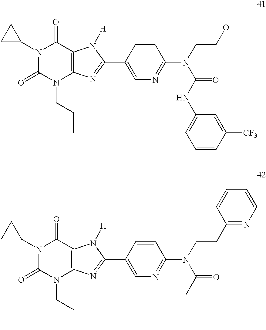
C1C(N2C(=O)N(CCC)C3=C(C2=O)N([H])C(C2=CN=C(N(CCOC)C(NC4=CC=CC([CF3])=C4)=O)C=C2)=N3)C1.C1C(N2C(=O)N(CCC)C3=C(C2=O)N([H])C(C2=CN=C(N(CCC4=NC=CC=C4)C(C)=O)C=C2)=N3)C1
